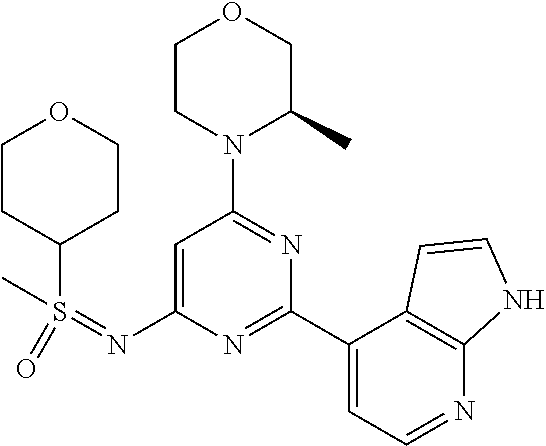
O1CCN(C2=NC(C3=CC=NC4=C3C=CN4)=NC(N=S(=O)(C)C3CCOCC3)=C2)C(C)C1
